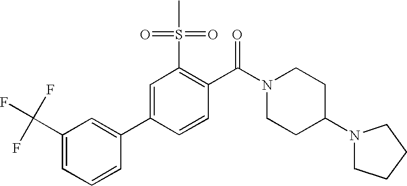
C1=CC=C(C(F)(F)F)C=C1C1=CC(S(=O)(=O)C)=C(C(N2CCC(N3CCCC3)CC2)=O)C=C1
